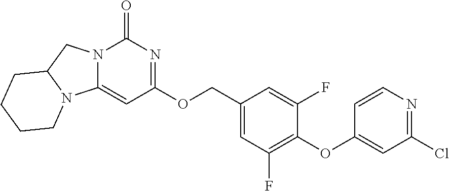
C1(OC2=CC(Cl)=NC=C2)=C(F)C=C(COC2=NC(=O)N3C(=C2)N2C(C3)CCCC2)C=C1F
